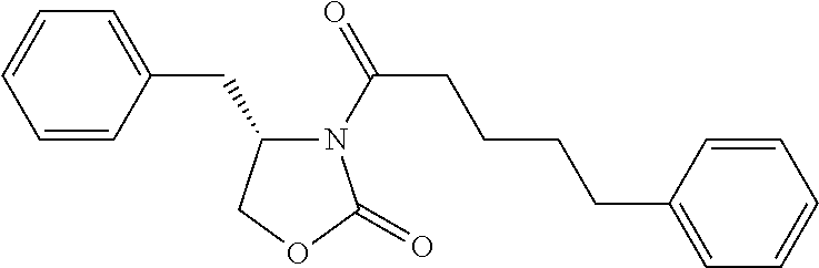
N1(C(CCCCC2=CC=CC=C2)=O)C(CC2=CC=CC=C2)COC1=O
